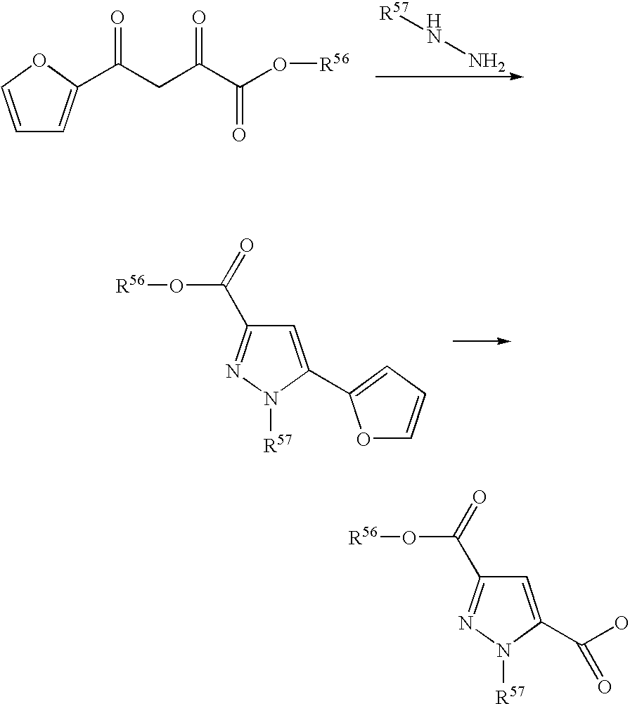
C1=COC(C(CC(C(=O)O[R56])=O)=O)=C1.[R57]NN.C1=C(C2=CC=CO2)N([R57])N=C1C(=O)O[R56].C1=C(C(O)=O)N([R57])N=C1C(=O)O[R56]
